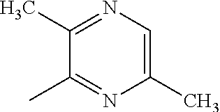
C1(C)=NC=C(C)N=C1C
